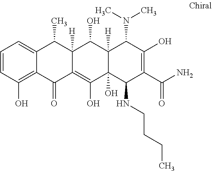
C12([H])C(O)(C(NCCCC)C(C(N)=O)=C(O)C1N(C)C)C(O)=C1C([H])(C2O)C(C)C2=CC=CC(O)=C2C1=O
